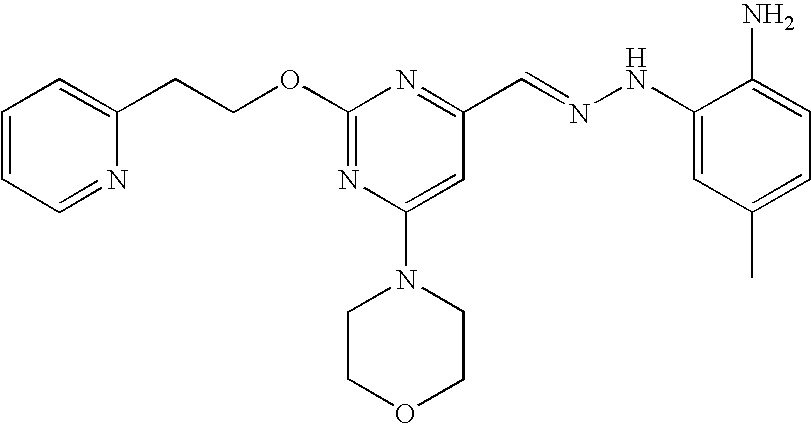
C(COC1=NC(N2CCOCC2)=CC(C=NNC2=CC(C)=CC=C2N)=N1)C1=CC=CC=N1
